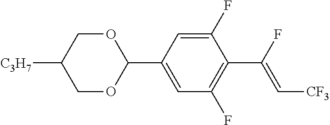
C1OC(C2=CC(F)=C(C(F)=C[CF3])C(F)=C2)OCC1[C3H7]
